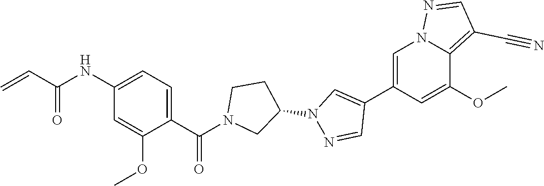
C1=C(C2=CN(C3CCN(C(C4=CC=C(NC(C=C)=O)C=C4OC)=O)C3)N=C2)C=C(OC)C2=C(C#N)C=NN12
